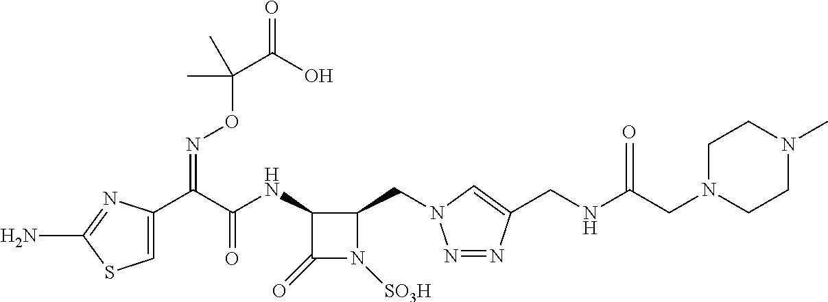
C1(=O)N([SO3H])C(CN2N=NC(CNC(CN3CCN(C)CC3)=O)=C2)C1NC(C(C1=CSC(N)=N1)=NOC(C)(C(=O)O)C)=O
